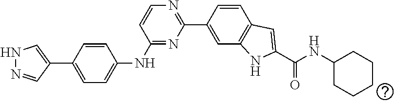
C1=CC(C2=CNN=C2)=CC=C1NC1=NC(C2=CC3=C(C=C2)C=C(C(NC2CCCCC2)=O)N3)=NC=C1
